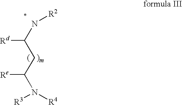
C([Rd])(N[R2])CC([Re])N([R3])[R4]
